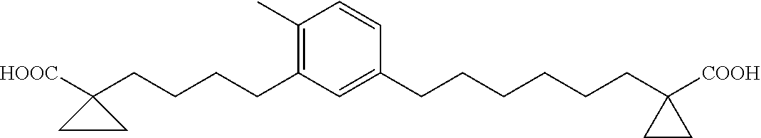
C1(CCCCC2([HOOC])CC2)=C(C)C=CC(CCCCCCC2([COOH])CC2)=C1
